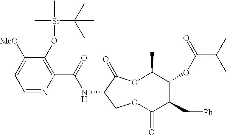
N(C(C1=C(O[Si](C)(C(C)(C)C)C)C([MeO])=CC=N1)=O)C1C(=O)OC(C)C(OC(C(C)C)=O)C(C[Ph])C(=O)OC1
